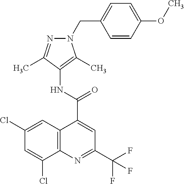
C12=C(C=C(Cl)C=C1Cl)C(C(NC1=C(C)N(CC3=CC=C(OC)C=C3)N=C1C)=O)=CC(C(F)(F)F)=N2
